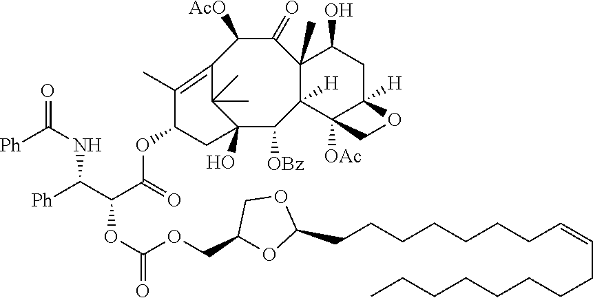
[Ph]C(NC([Ph])C(C(=O)OC1CC2(O)C(C)(C)C(=C1C)C([AcO])C(=O)C1(C)C([H])(C2[OBz])C2([OAc])C([H])(CC1O)OC2)OC(OCC1OC(CCCCCCCC=CCCCCCCCC)OC1)=O)=O
